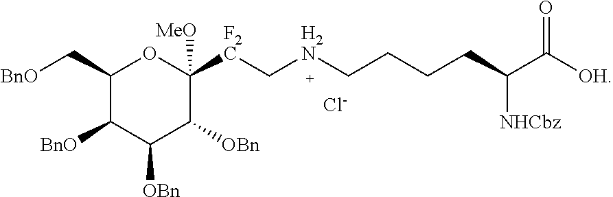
C1([F2C]C[H2N]CCCCC(C([OH])=O)[NHCbz])([MeO])OC(C[BnO])C([BnO])C([OBn])C1[OBn].[Cl-]
